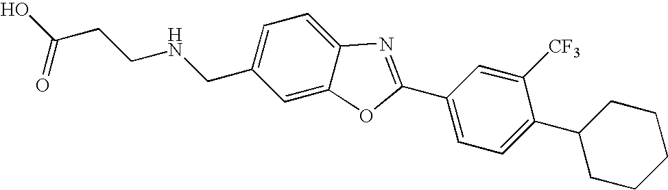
OC(CCNCC1=CC=C2C(=C1)OC(C1=CC=C(C3CCCCC3)C([CF3])=C1)=N2)=O
